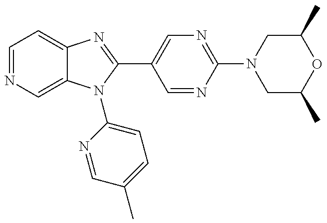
C12=CC=NC=C1N(C1=CC=C(C)C=N1)C(C1=CN=C(N3CC(C)OC(C)C3)N=C1)=N2
